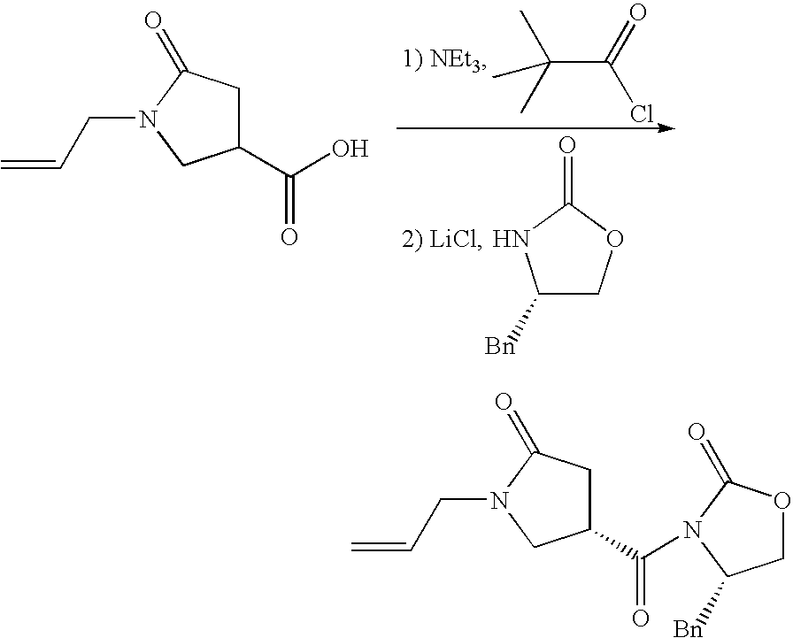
C(C(=O)Cl)(C)(C)C.C1([Bn])COC(=O)N1.C1(C(=O)O)CC(=O)N(CC=C)C1.C1(C(=O)N2C(=O)OCC2[Bn])CC(=O)N(CC=C)C1
